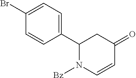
C1(Br)=CC=C(C2N([Bz])C=CC(=O)C2)C=C1
